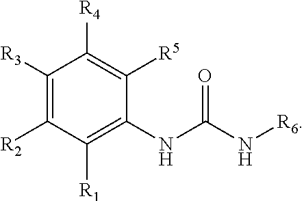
C1([R3])=C([R2])C([R1])=C(NC(N[R6])=O)C([R5])=C1[R4]
